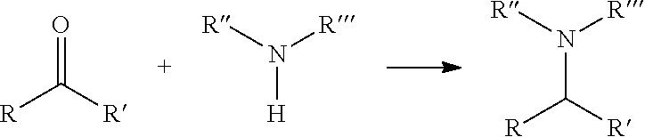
C([R])([R])=O.N([R])([R])[H].N([R])([R])C([R])[R]
